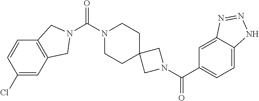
C1=C2C(=CC(C(N3CC4(C3)CCN(C(=O)N3CC5=C(C=CC(Cl)=C5)C3)CC4)=O)=C1)N=NN2
